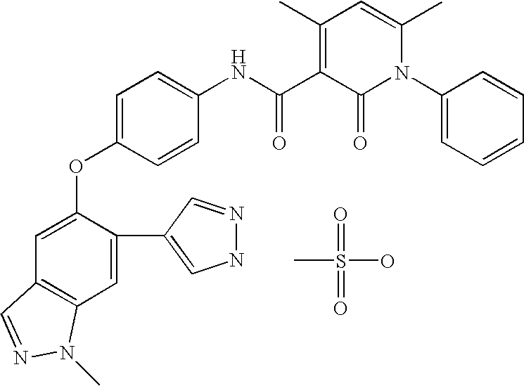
CS(=O)(O)=O.C1=C(OC2=CC=C(NC(C3=C(C)C=C(C)N(C4=CC=CC=C4)C3=O)=O)C=C2)C(C2=CNN=C2)=CC2=C1C=NN2C
